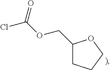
C1(COC(Cl)=O)CCCO1
